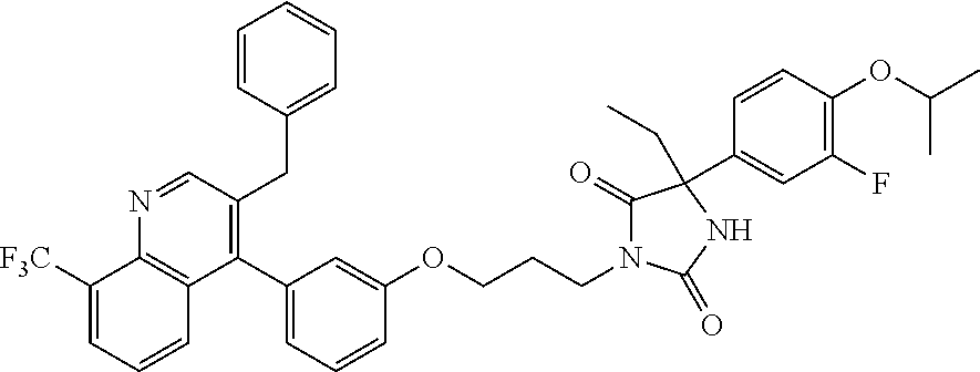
C1(C2=CC=CC(OCCCN3C(=O)C(C4=CC(F)=C(OC(C)C)C=C4)(CC)NC3=O)=C2)=C(CC2=CC=CC=C2)C=NC2=C1C=CC=C2[F3C]
